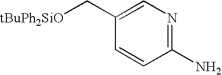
[tBuPh2SiO]CC1=CN=C(N)C=C1
